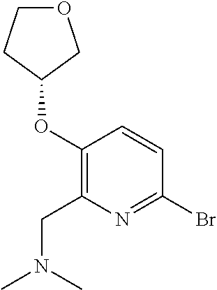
C1(Br)=NC(CN(C)C)=C(OC2COCC2)C=C1
